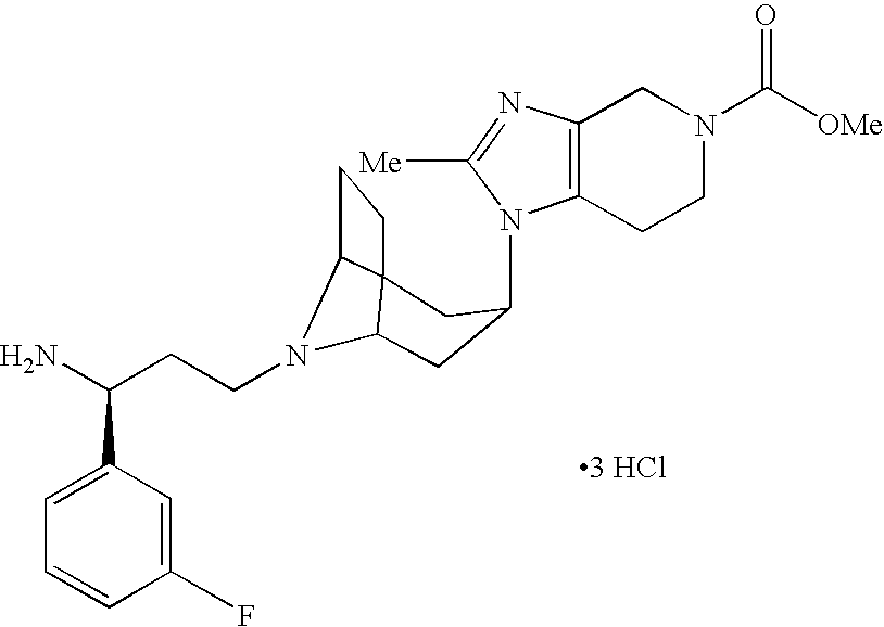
N1(C2CC3N(CCC(N)C4=CC=CC(F)=C4)C4C3(CC4)C2)C2=C(N=C1[Me])CN(C([OMe])=O)CC2.[3 HCl]
